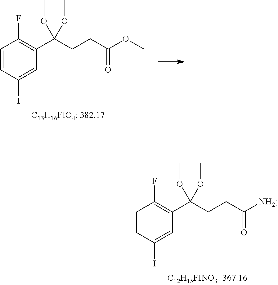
C1=CC(I)=CC(C(CCC([NH2])=O)(OC)OC)=C1F.C1=CC(I)=CC(C(CCC(OC)=O)(OC)OC)=C1F
